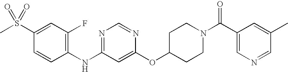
C1(S(C)(=O)=O)=CC(F)=C(NC2=NC=NC(OC3CCN(C(C4=CN=CC(C)=C4)=O)CC3)=C2)C=C1
